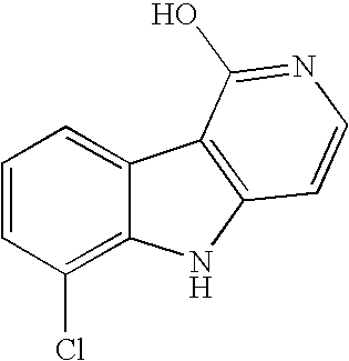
C1=CC(Cl)=C2C(=C1)C1=C(N2)C=CN=C1O
